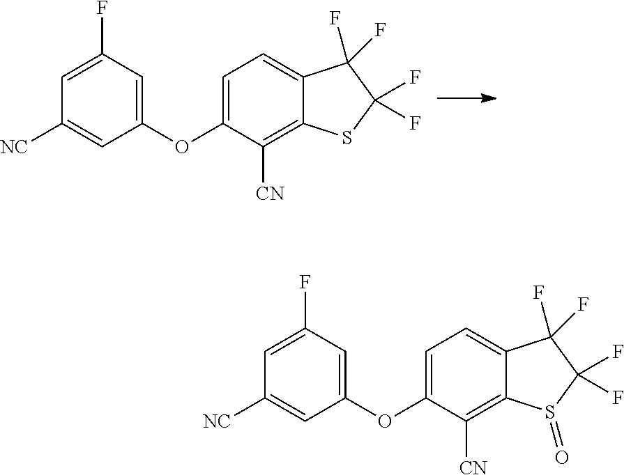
C1=C(OC2=CC(F)=CC([NC])=C2)C([CN])=C2C(=C1)C(F)(F)C(F)(F)S2.C1=C(OC2=CC(F)=CC([NC])=C2)C([CN])=C2C(=C1)C(F)(F)C(F)(F)S2=O
